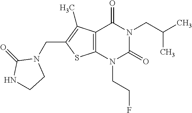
C12=C(N(CCF)C(=O)N(CC(C)C)C1=O)SC(CN1C(=O)NCC1)=C2C
